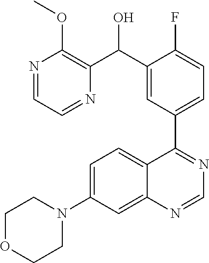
C1=C(N2CCOCC2)C=C2C(=C1)C(C1=CC=C(F)C(C(O)C3=C(OC)N=CC=N3)=C1)=NC=N2
